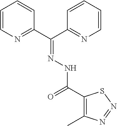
C1=CN=C(C(C2=NC=CC=C2)=NNC(=O)C2=C(C)N=NS2)C=C1
